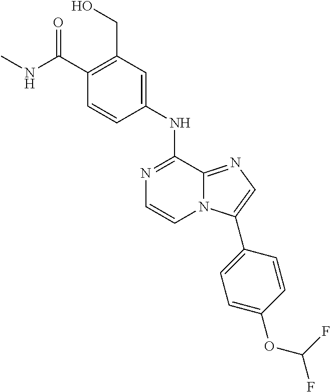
C1(C(NC)=O)=C(CO)C=C(NC2=NC=CN3C2=NC=C3C2=CC=C(OC(F)F)C=C2)C=C1
